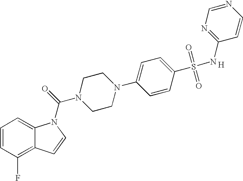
C1=CC(F)=C2C(=C1)N(C(N1CCN(C3=CC=C(S(=O)(=O)NC4=NC=NC=C4)C=C3)CC1)=O)C=C2.[H]
